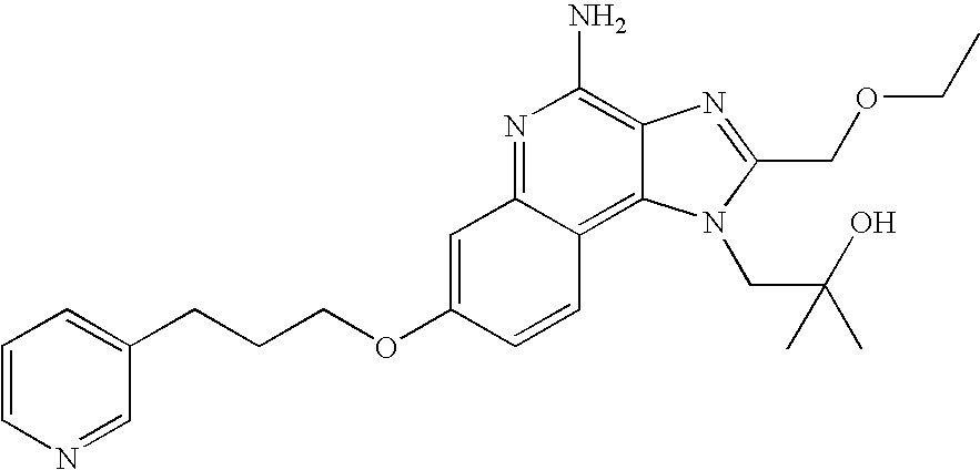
N1=C2C(=C3C(=C1N)N=C(COCC)N3CC(C)(O)C)C=CC(OCCCC1=CC=CN=C1)=C2
